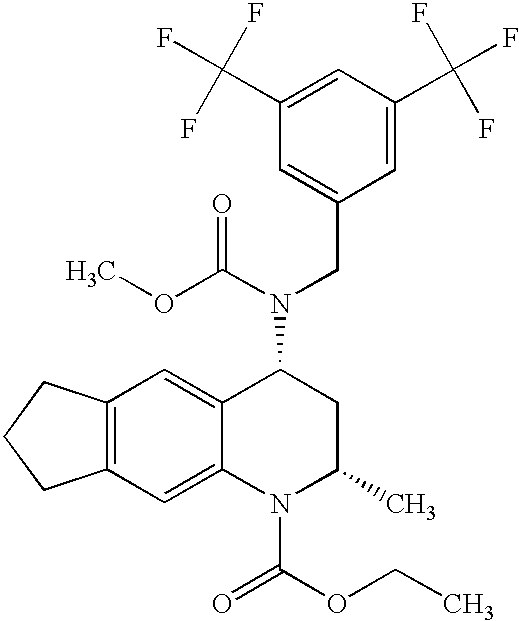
C12=C(C=C3C(=C1)C(N(CC1=CC(C(F)(F)F)=CC(C(F)(F)F)=C1)C(OC)=O)CC(C)N3C(=O)OCC)CCC2
